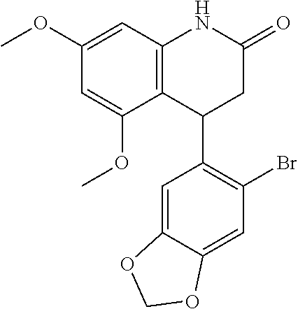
C12=C(C=C(OC)C=C1OC)NC(=O)CC2C1=C(Br)C=C2C(=C1)OCO2
